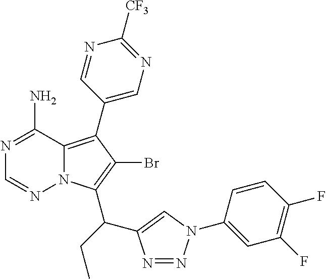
C1(C2=C3N(C(C(C4=CN(C5=CC(F)=C(F)C=C5)N=N4)CC)=C2Br)N=CN=C3N)=CN=C([CF3])N=C1
